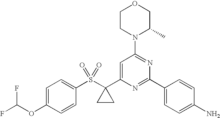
C1(S(C2(C3=CC(N4C(C)COCC4)=NC(C4=CC=C(N)C=C4)=N3)CC2)(=O)=O)=CC=C(OC(F)F)C=C1
